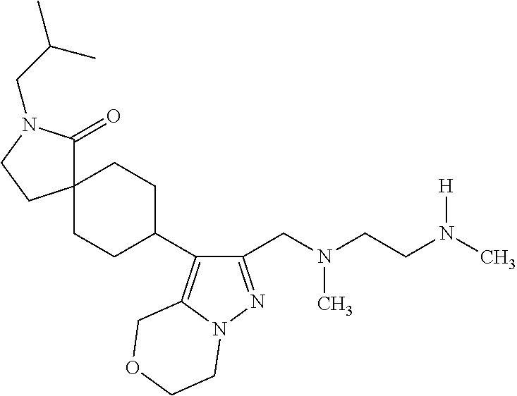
C1(CN(CCN(C)[H])C)=NN2C(=C1C1CCC3(CC1)C(=O)N(CC(C)C)CC3)COCC2
